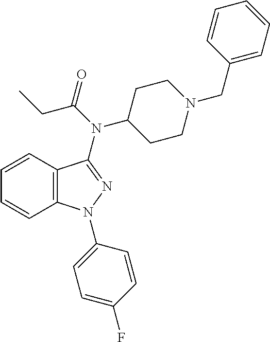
C12=C(C=CC=C1)C(N(C(=O)CC)C1CCN(CC3=CC=CC=C3)CC1)=NN2C1=CC=C(F)C=C1
